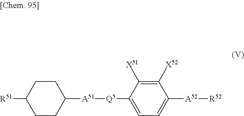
[R51]C1CCC([A51][Q5]C2=CC=C([A52][R52])C([X52])=C2[X51])CC1
